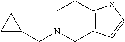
C1N(CC2CC2)CC2=C(C1)SC=C2
